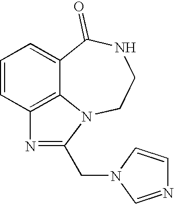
C1=CC2=C3C(=C1)C(=O)NCCN3C(CN1C=CN=C1)=N2
